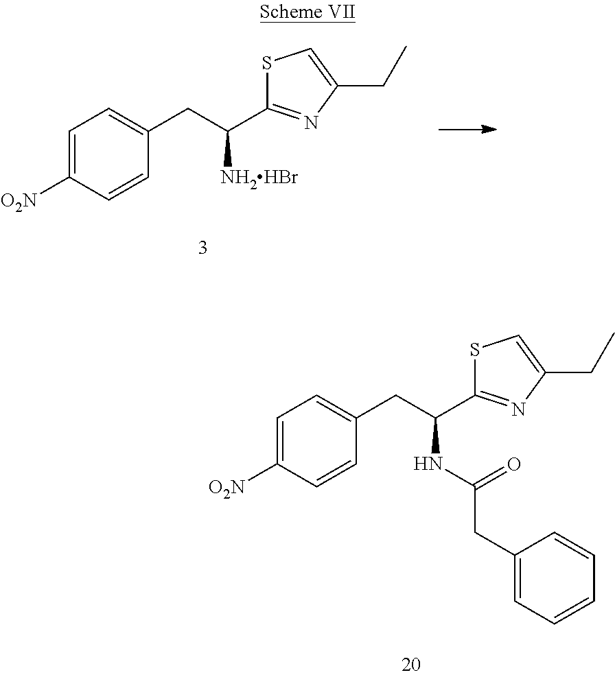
C1=C([O2N])C=CC(CC(C2=NC(CC)=CS2)NC(=O)CC2=CC=CC=C2)=C1.C1=C([O2N])C=CC(CC(C2=NC(CC)=CS2)[NH2HBr])=C1
